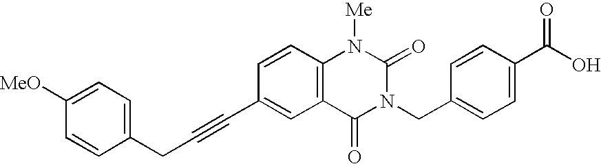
C1=C([MeO])C=CC(CC#CC2=CC3=C(C=C2)N([Me])C(=O)N(CC2=CC=C(C(O)=O)C=C2)C3=O)=C1
